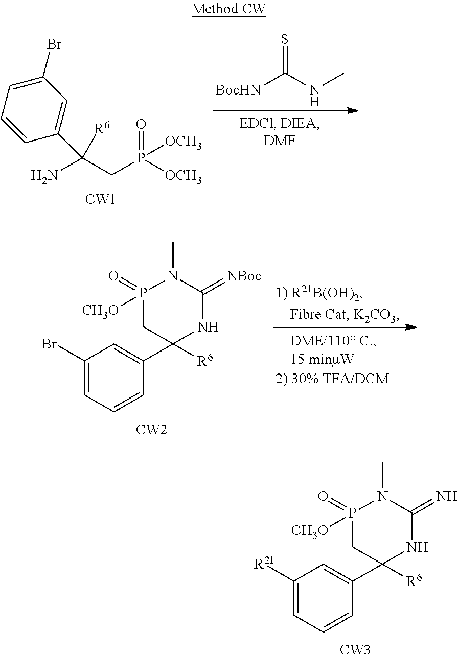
NC(CP([OCH3])(=O)[OCH3])([R6])C1=CC(Br)=CC=C1.[CW1].[BocHN]C(NC)=S.C1(Br)=CC=CC(C2([R6])NC(=[NBoc])N(C)P(=O)([CH3O])C2)=C1.[CW2].C1([R21])=CC=CC(C2([R6])NC(=N)N(C)P(=O)([CH3O])C2)=C1.[CW3]
